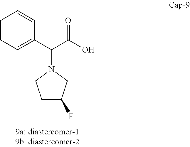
C1=CC=C(C(C(O)=O)N2CC(F)CC2)C=C1
